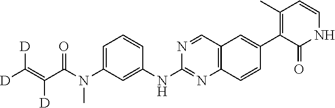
C1=C(N(C(C(=C([D])[D])[D])=O)C)C=C(NC2=NC3=C(C=N2)C=C(C2=C(C)C=CNC2=O)C=C3)C=C1
